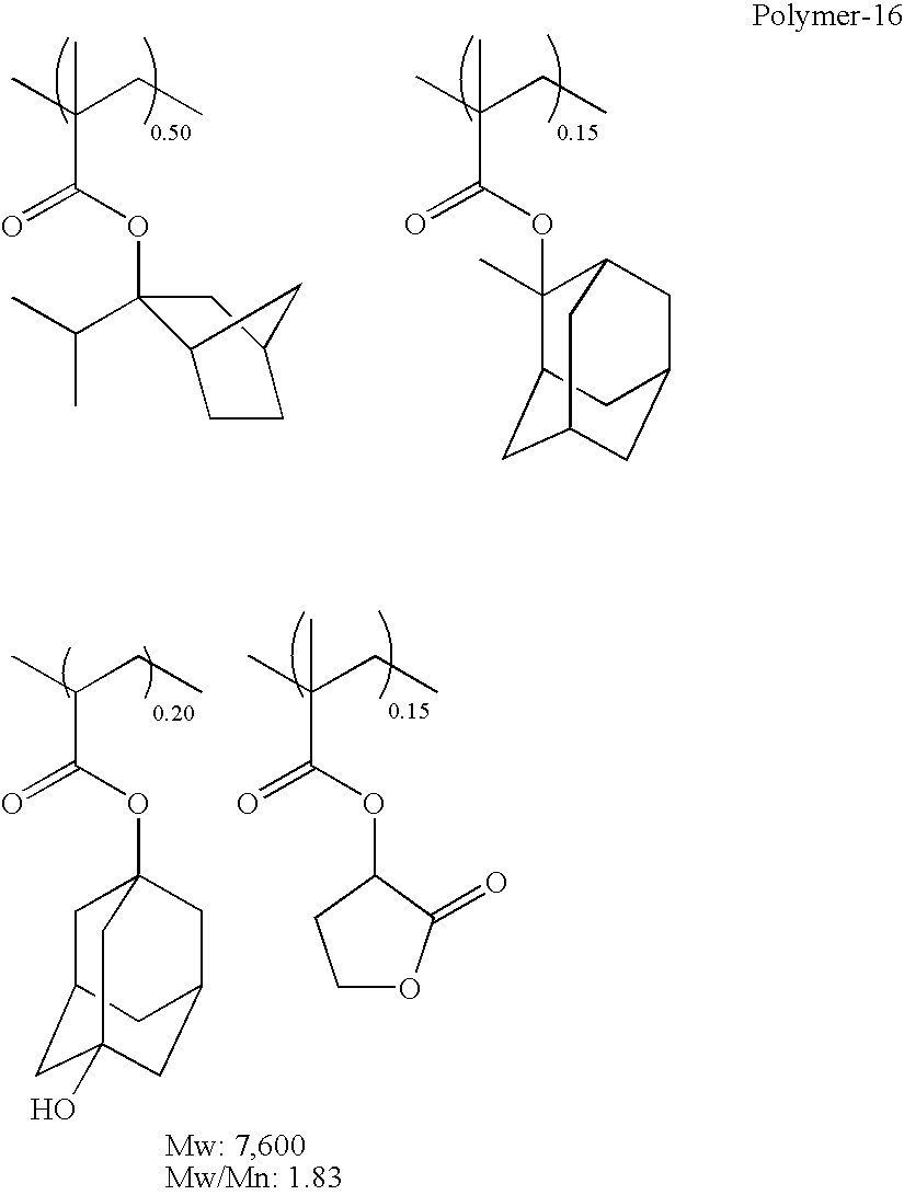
CC(CC)(C(OC1(C(C)C)C2CC(C1)CC2)=O)C.CC(CC)(C(OC1(C)C2CC3CC(CC1C3)C2)=O)C.CC(CC)(C(OC1CCOC1=O)=O)C.CC(CC)C(=O)OC12CC3CC(O)(CC(C1)C3)C2
